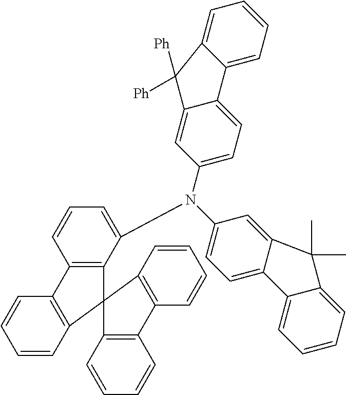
C1=CC2=C(C=C1)C1=C(C(N(C3=CC=C4C(=C3)C(C)(C)C3=CC=CC=C43)C3=CC=C4C(=C3)C([Ph])([Ph])C3=CC=CC=C43)=CC=C1)C21C2=C(C=CC=C2)C2=C1C=CC=C2
